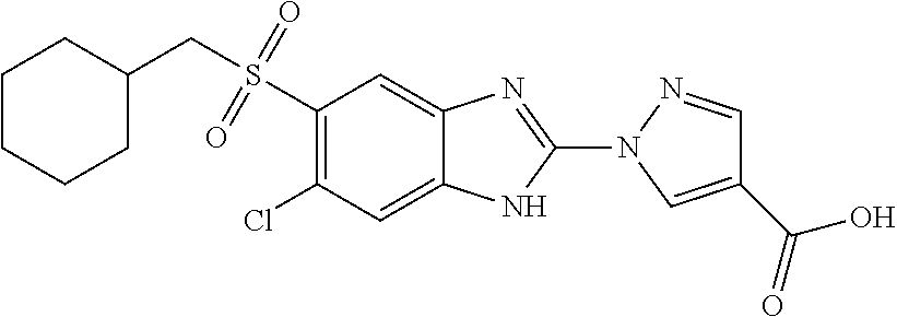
S(=O)(=O)(CC1CCCCC1)C1=C(Cl)C=C2C(=C1)N=C(N1N=CC(C(=O)O)=C1)N2
